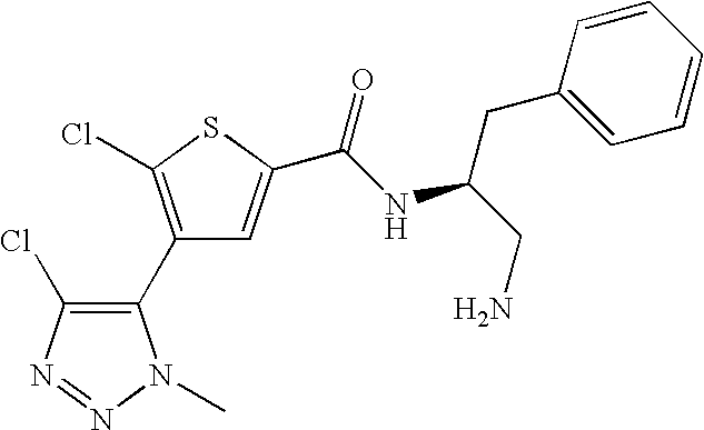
C1(C2=C(Cl)N=NN2C)=C(Cl)SC(C(NC(CN)CC2=CC=CC=C2)=O)=C1
